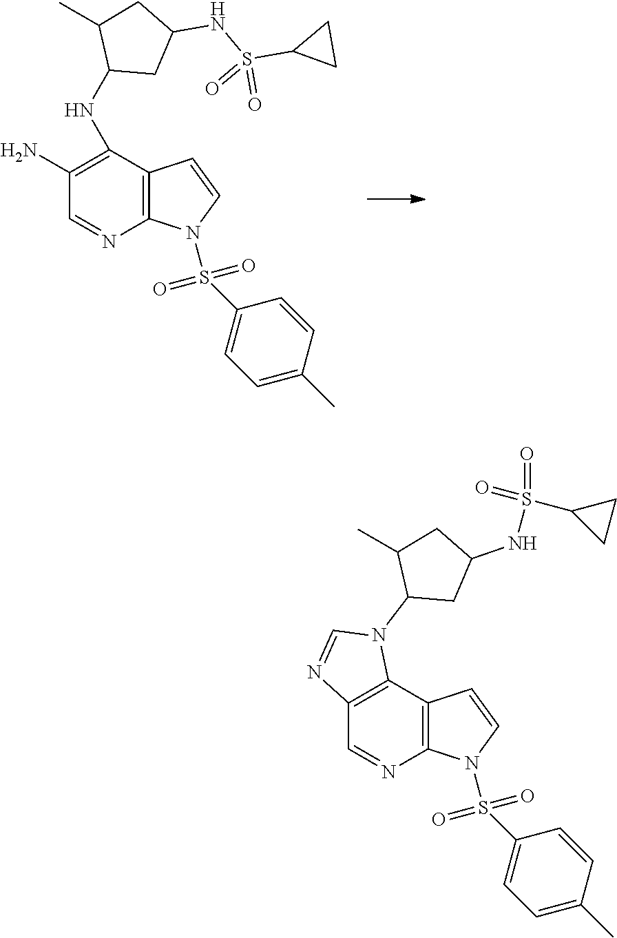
C1(NC2CC(NS(C3CC3)(=O)=O)CC2C)=C(N)C=NC2=C1C=CN2S(C1=CC=C(C)C=C1)(=O)=O.C12=C(C=NC3=C1C=CN3S(C1=CC=C(C)C=C1)(=O)=O)N=CN2C1CC(NS(C2CC2)(=O)=O)CC1C
